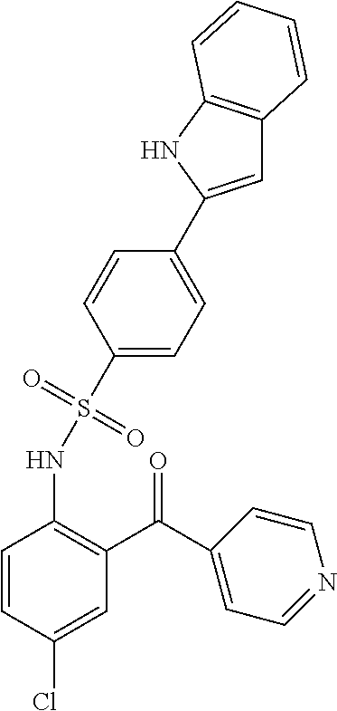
C1(S(NC2=C(C(=O)C3=CC=NC=C3)C=C(Cl)C=C2)(=O)=O)=CC=C(C2=CC3=C(N2)C=CC=C3)C=C1
